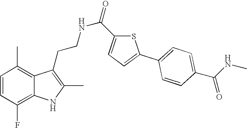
C1=CC(F)=C2C(=C1C)C(CCNC(=O)C1=CC=C(C3=CC=C(C(NC)=O)C=C3)S1)=C(C)N2
